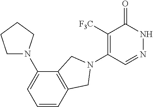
C1([F3C])=C(N2CC3=C(C(N4CCCC4)=CC=C3)C2)C=NNC1=O
